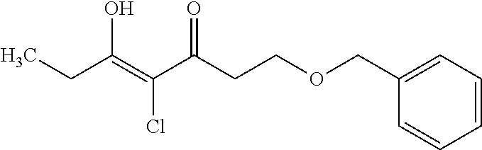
C1=CC=C(COCCC(C(=C(CC)O)Cl)=O)C=C1
